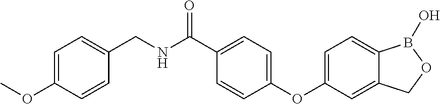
C1=C(C(NCC2=CC=C(OC)C=C2)=O)C=CC(OC2=CC=C3C(=C2)COB3O)=C1
